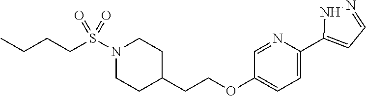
C1=C(C2=CC=NN2)N=CC(OCCC2CCN(S(CCCC)(=O)=O)CC2)=C1
